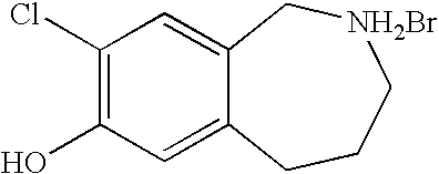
C1(Cl)=C(O)C=C2C(=C1)C[NH2Br]CCC2
